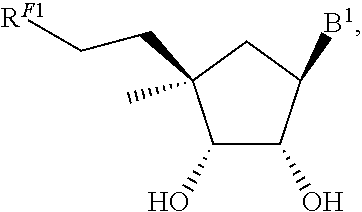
C1(O)C(O)C([B1])CC1(C)CC[RF1]
